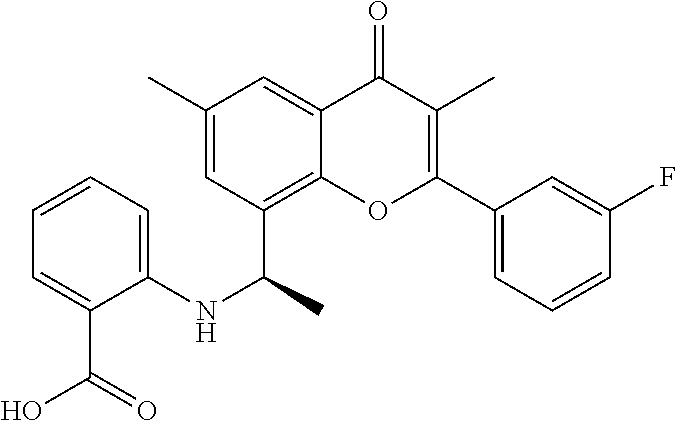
C1=CC=C(C2=C(C)C(=O)C3=CC(C)=CC(C(NC4=CC=CC=C4C(O)=O)C)=C3O2)C=C1F
